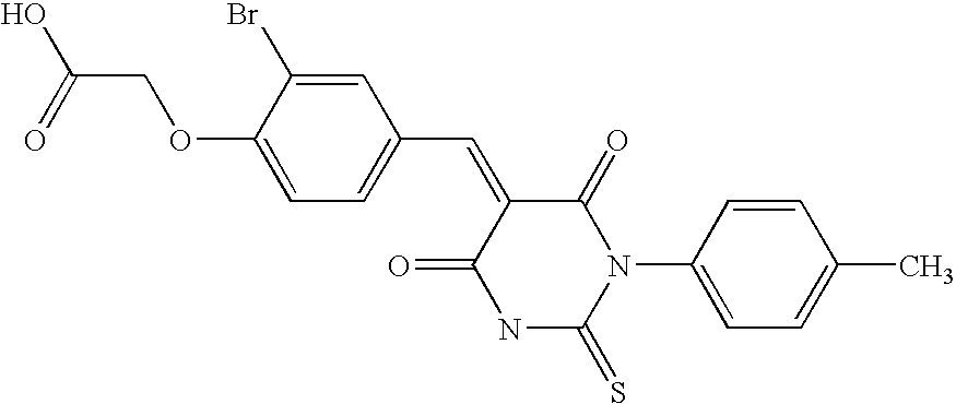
C1(C=C2C(=O)N(C3=CC=C(C)C=C3)C(=S)NC2=O)=CC=C(OCC(=O)O)C(Br)=C1
